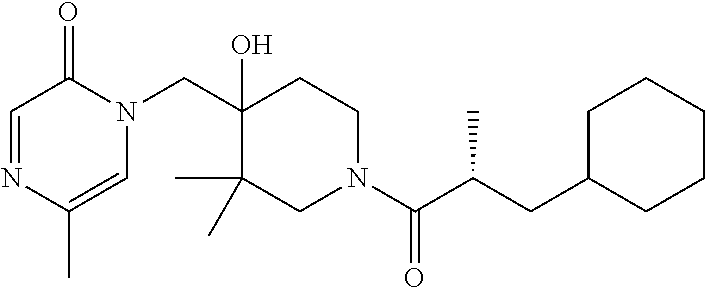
CC1=CN(CC2(O)C(C)(C)CN(C(=O)C(CC3CCCCC3)C)CC2)C(=O)C=N1
